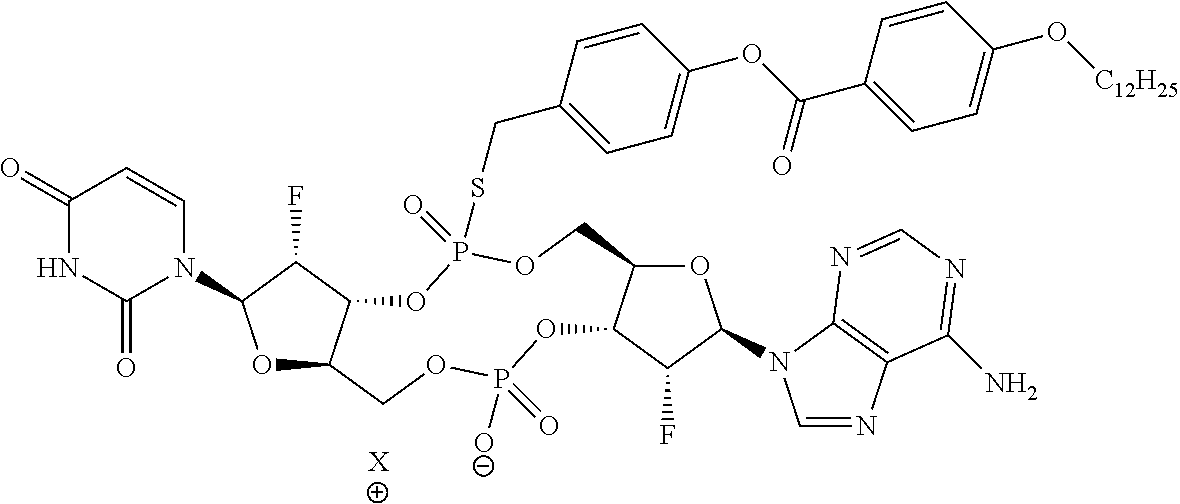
O1C2C(C(F)C1N1C=CC(=O)NC1=O)OP(=O)(SCC1=CC=C(OC(C3=CC=C(O[C12H25])C=C3)=O)C=C1)OCC1C(OP([O-])(=O)OC2)C(F)C(N2C=NC3=C2N=CN=C3N)O1.[X]
